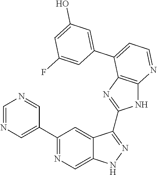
C1(C2=NC=C3C(=C2)C(C2=NC4=C(N2)N=CC=C4C2=CC(O)=CC(F)=C2)=NN3)=CN=CN=C1
